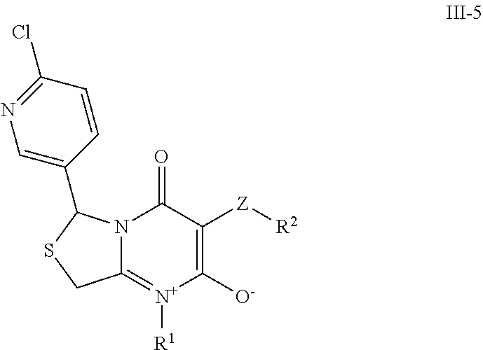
C1([O-])=C([Z][R2])C(=O)N2C(=[N+]1[R1])CSC2C1=CN=C(Cl)C=C1
